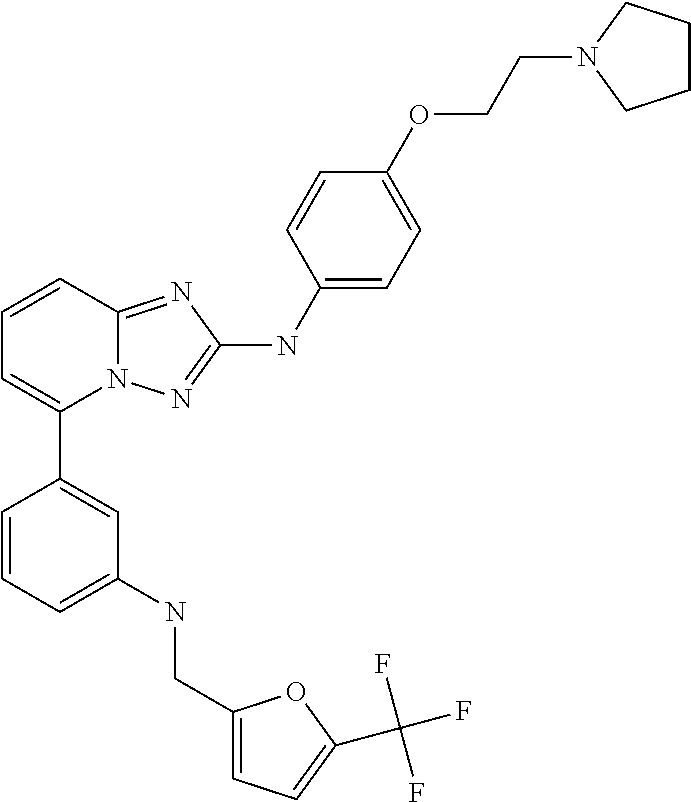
C1=CC2=NC(NC3=CC=C(OCCN4CCCC4)C=C3)=NN2C(C2=CC(NCC3=CC=C(C(F)(F)F)O3)=CC=C2)=C1
